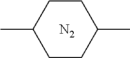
C1CC(C)CCC1C.[N2]
